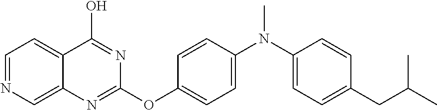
C1=NC=C2C(=C1)C(O)=NC(OC1=CC=C(N(C)C3=CC=C(CC(C)C)C=C3)C=C1)=N2
